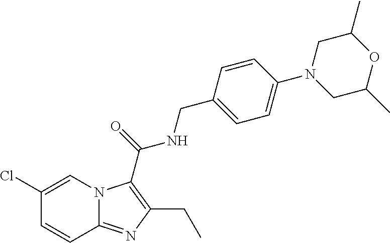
C1=C(Cl)C=CC2=NC(CC)=C(C(NCC3=CC=C(N4CC(C)OC(C)C4)C=C3)=O)N12
